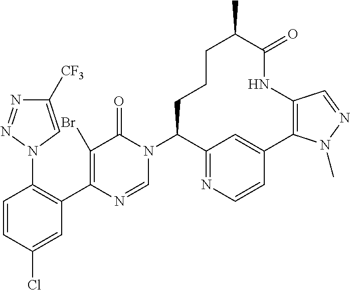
C1=CC(Cl)=CC(C2=C(Br)C(=O)N(C3C4=NC=CC(=C4)C4=C(NC(=O)C(C)CCC3)C=NN4C)C=N2)=C1N1C=C([CF3])N=N1
